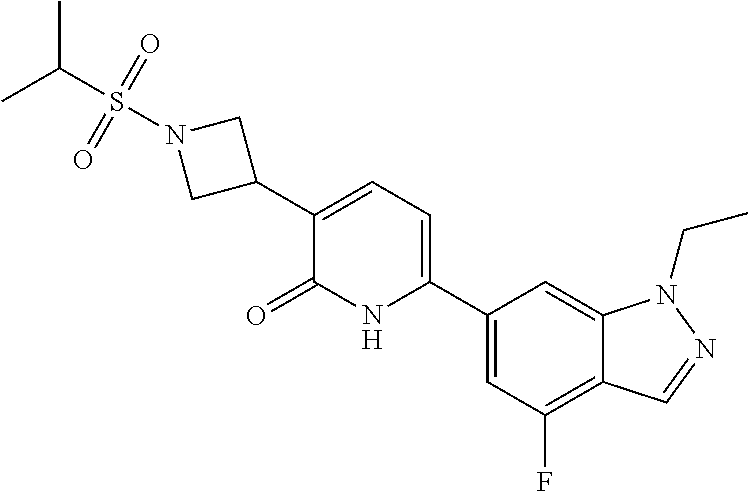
C1(C2CN(S(=O)(=O)C(C)C)C2)=CC=C(C2=CC(F)=C3C(=C2)N(CC)N=C3)NC1=O
